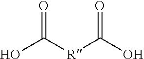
C([R]C(=O)O)(=O)O
